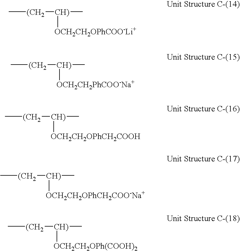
C[(CH2][CH)](C)[OCH2CH2OPhCOO-Li+].C[(CH2][CH)](C)[OCH2CH2PhCOO-Na+].C[(CH2][CH)](C)[OCH2CH2OPhCH2COOH].C[(CH2][CH)](C)[OCH2CH2OPhCH2COO-Na+].C[(CH2][CH)](C)[OCH2CH2OPh(COOH)2]
